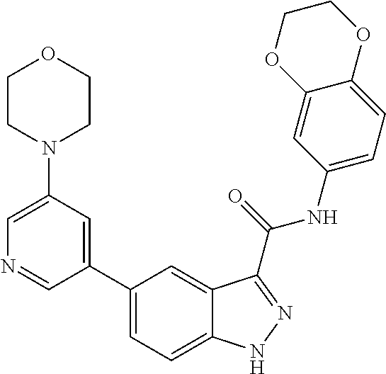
C1(N2CCOCC2)=CN=CC(C2=CC=C3C(=C2)C(C(NC2=CC=C4C(=C2)OCCO4)=O)=NN3)=C1
